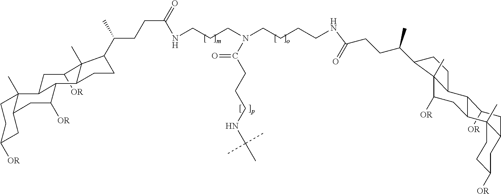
C1([OR])C2C(CC([OR])C3(C)C2CCC3C(CCC(=O)NCCCCN(CCCNC(CCC(C2C3(C)C([OR])CC4C5(C)CCC([OR])CC5CC([OR])C4C3CC2)C)=O)C(CCCNC(C)(C)C)=O)C)C2(C)C(C1)CC([OR])CC2
